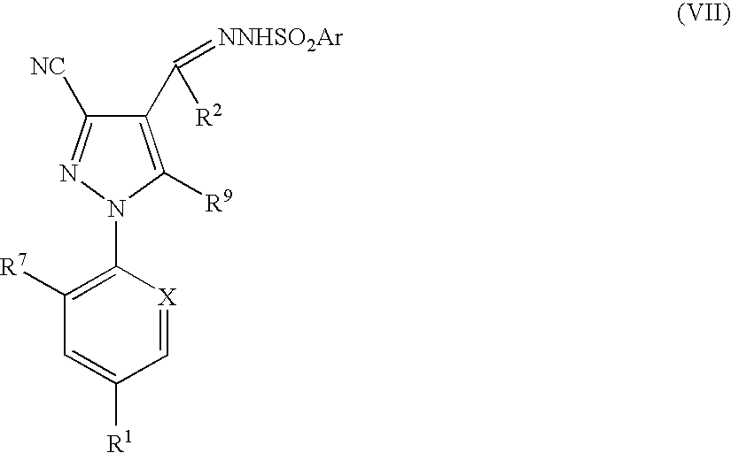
C1([R7])=C(N2N=C([NC])C(C([R2])=[NNHSO2Ar])=C2[R9])[X]=CC([R1])=C1
